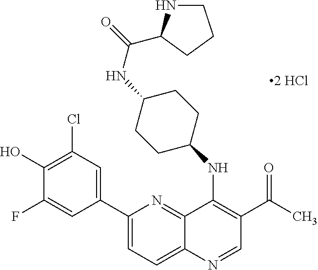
C1(C2=CC(Cl)=C(O)C(F)=C2)=CC=C2C(=N1)C(NC1CCC(NC(=O)C3NCCC3)CC1)=C(C(=O)C)C=N2
